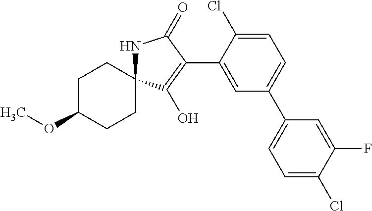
C1=C(Cl)C(C2=C(O)C3(NC2=O)CCC(OC)CC3)=CC(C2=CC=C(Cl)C(F)=C2)=C1
